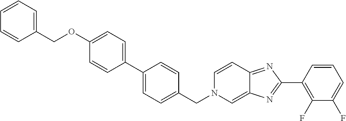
C1=CC=C(COC2=CC=C(C3=CC=C(CN4C=C5C(=NC(C6=C(F)C(F)=CC=C6)=N5)C=C4)C=C3)C=C2)C=C1
